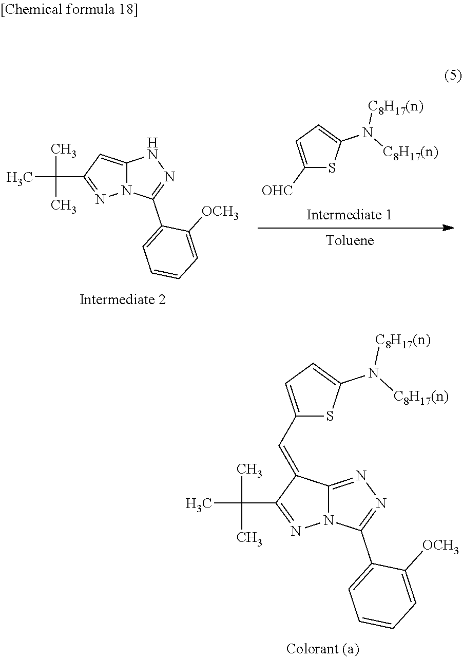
C12=NN=C(C3=CC=CC=C3[OCH3])N1N=C(C(C)(C)C)C2=CC1=CC=C(N([C8H17(n)])[C8H17(n)])S1.C1([OHC])=CC=C(N([C8H17(n)])[C8H17(n)])S1.C12=CC(C(C)(C)C)=NN1C(C1=CC=CC=C1[OCH3])=NN2
